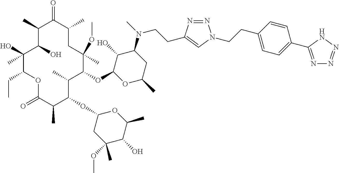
O(C1C(C)C(OC2CC(OC)(C)C(O)C(C)O2)C(C)C(=O)OC(CC)C(O)(C)C(O)C(C)C(=O)C(C)CC1(OC)C)C1C(O)C(N(C)CCC2=CN(CCC3=CC=C(C4=NN=NN4)C=C3)N=N2)CC(C)O1
